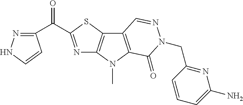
N1=C(C(C2=NNC=C2)=O)SC2=C1N(C)C1=C2C=NN(CC2=NC(N)=CC=C2)C1=O
